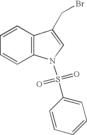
C1=CC2=C(C=C1)N(S(C1=CC=CC=C1)(=O)=O)C=C2CBr
